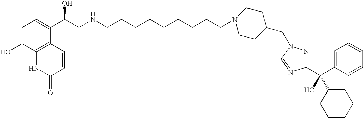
C1=C(O)C2=C(C(C(CNCCCCCCCCCN3CCC(CN4N=C(C(C5=CC=CC=C5)(O)C5CCCCC5)N=C4)CC3)O)=C1)C=CC(=O)N2
